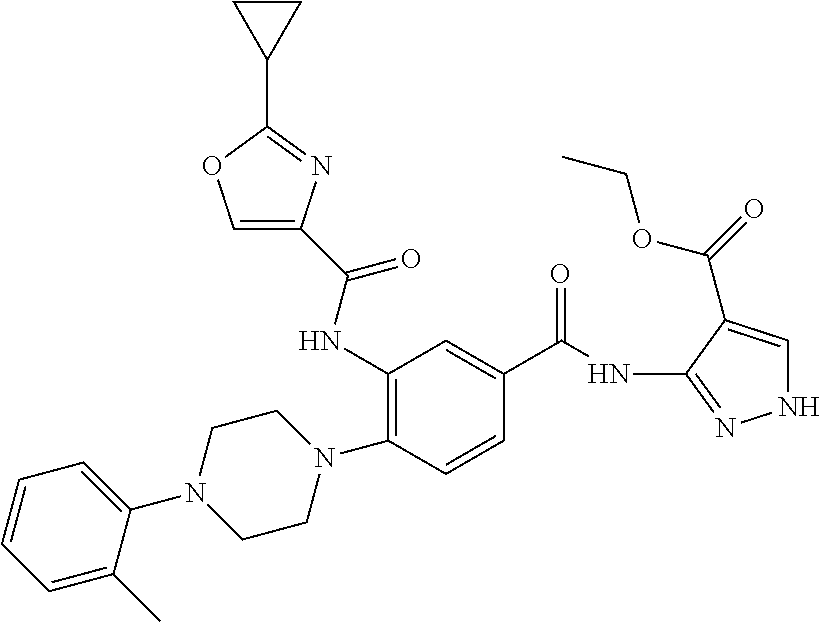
C1(N2CCN(C3=C(NC(=O)C4=COC(C5CC5)=N4)C=C(C(NC4=NNC=C4C(=O)OCC)=O)C=C3)CC2)=CC=CC=C1C
